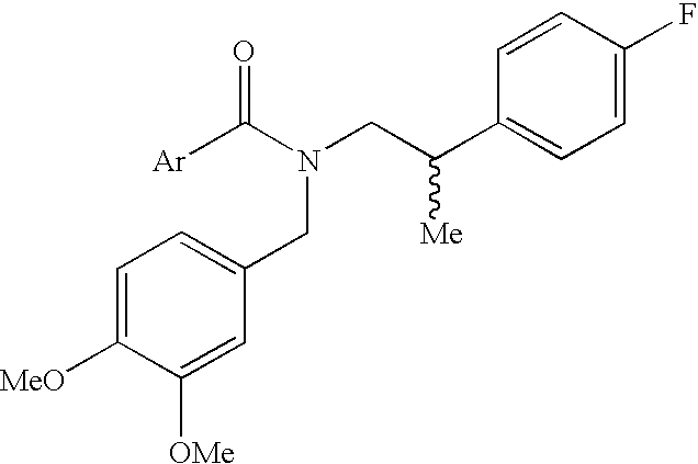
C1=C([MeO])C([OMe])=CC(CN(C([Ar])=O)CC(C2=CC=C(F)C=C2)[Me])=C1
